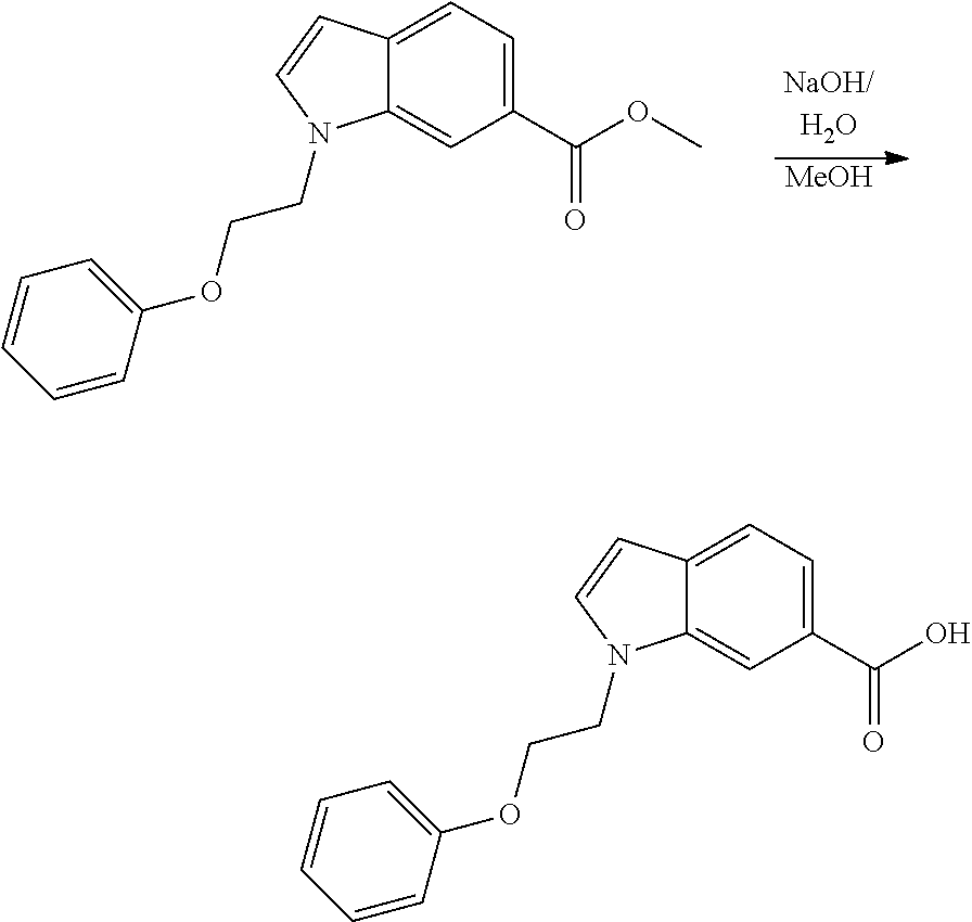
[MeOH].C1(C(OC)=O)=CC=C2C(=C1)N(CCOC1=CC=CC=C1)C=C2.C1(C(O)=O)=CC=C2C(=C1)N(CCOC1=CC=CC=C1)C=C2
